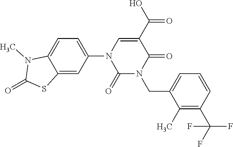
C1=C(N2C(=O)N(CC3=CC=CC(C(F)(F)F)=C3C)C(=O)C(C(O)=O)=C2)C=C2C(=C1)N(C)C(=O)S2
